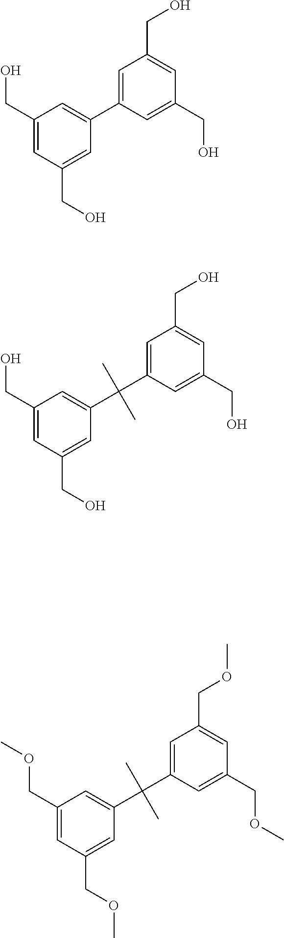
C1=C(CO)C=C(C2=CC(CO)=CC(CO)=C2)C=C1CO.C1=C(CO)C=C(C(C2=CC(CO)=CC(CO)=C2)(C)C)C=C1CO.C1=C(COC)C=C(C(C2=CC(COC)=CC(COC)=C2)(C)C)C=C1COC
